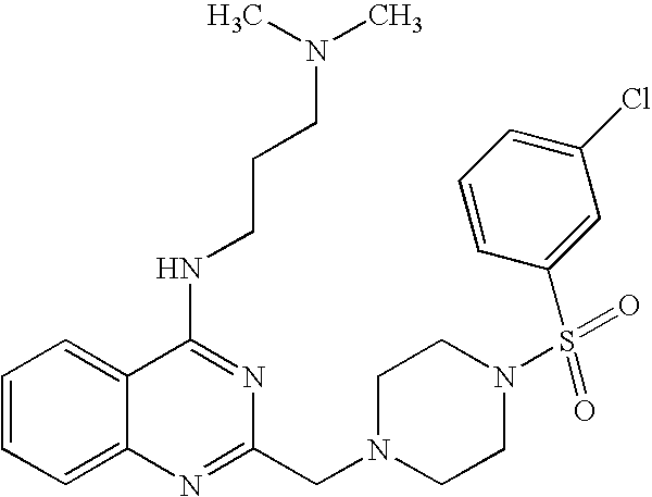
C1=CC=C2C(=C1)C(NCCCN(C)C)=NC(CN1CCN(S(=O)(=O)C3=CC(Cl)=CC=C3)CC1)=N2
